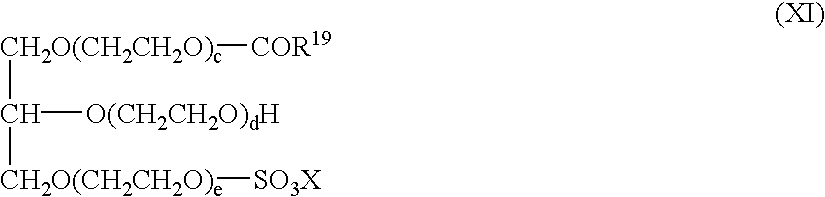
C([CH2O(CH2CH2O)c][COR19])([O(CH2CH2O)dH])[CH2O(CH2CH2O)e][SO3X]
